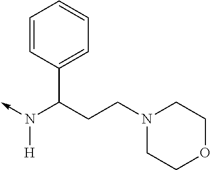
N([H])(C(CCN1CCOCC1)C1=CC=CC=C1)->C
